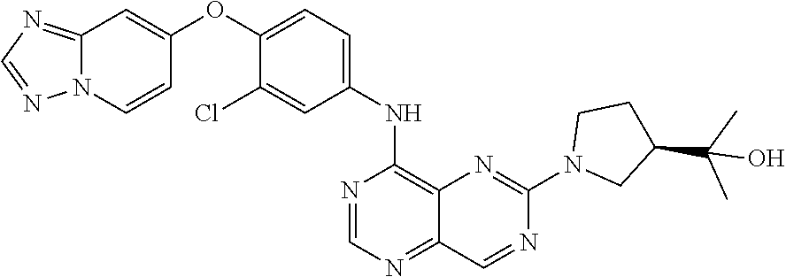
C1=NC(NC2=CC=C(OC3=CC4=NC=NN4C=C3)C(Cl)=C2)=C2C(=N1)C=NC(N1CC(C(O)(C)C)CC1)=N2
